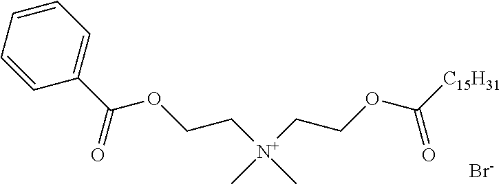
C1=CC=CC(C(OCC[N+](CCOC([C15H31])=O)(C)C)=O)=C1.[Br-]
